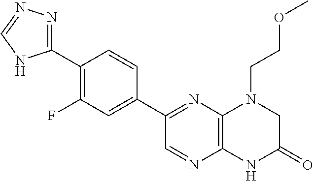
C12=C(N=C(C3=CC(F)=C(C4=NN=CN4)C=C3)C=N1)N(CCOC)CC(=O)N2
